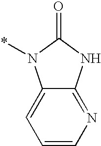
C1=CN=C2C(=C1)N(*)C(=O)N2
